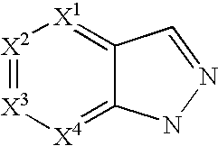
[X2]1=[X3][X4]=C2C(=[X1]1)C=NN2
